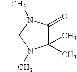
CC1N(C)C(C)(C)C(=O)N1C
